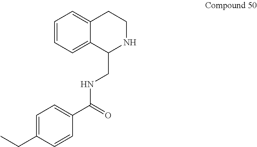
C1=CC=C2C(=C1)CCNC2CNC(C1=CC=C(CC)C=C1)=O
